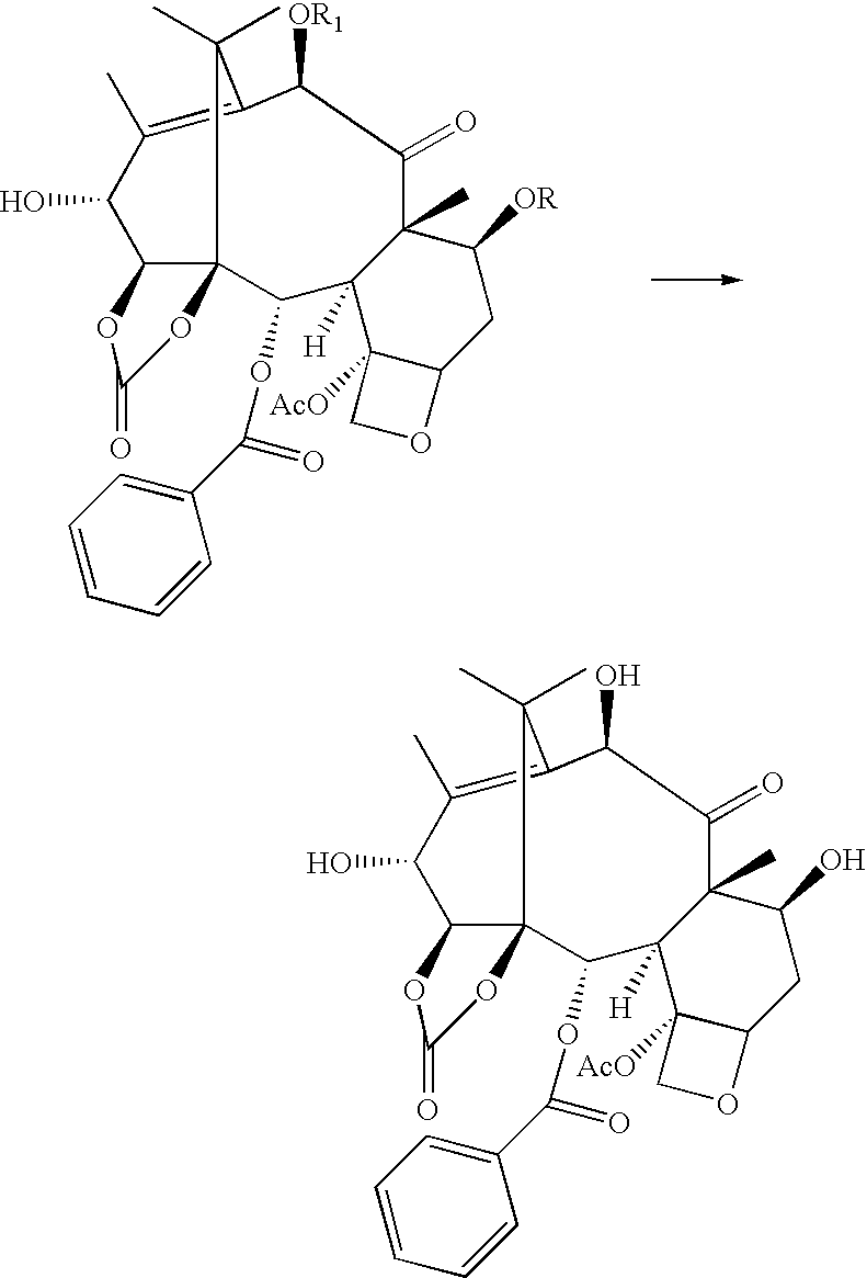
C12([AcO])C(CC([OR])C3(C)C1([H])C(OC(C1=CC=CC=C1)=O)C14C(C(O)C(C)=C(C([OR1])C3=O)C1(C)C)OC(=O)O4)OC2.C12([AcO])C(CC(O)C3(C)C1([H])C(OC(C1=CC=CC=C1)=O)C14C(C(O)C(C)=C(C(O)C3=O)C1(C)C)OC(=O)O4)OC2
